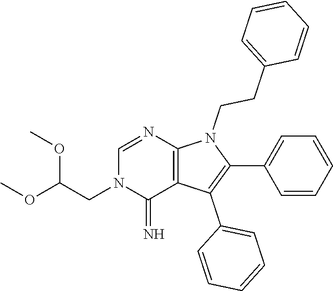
C(N1C(=N)C2=C(N=C1)N(CCC1=CC=CC=C1)C(C1=CC=CC=C1)=C2C1=CC=CC=C1)C(OC)OC
